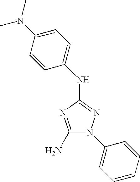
C1(N)=NC(NC2=CC=C(N(C)C)C=C2)=NN1C1=CC=CC=C1
